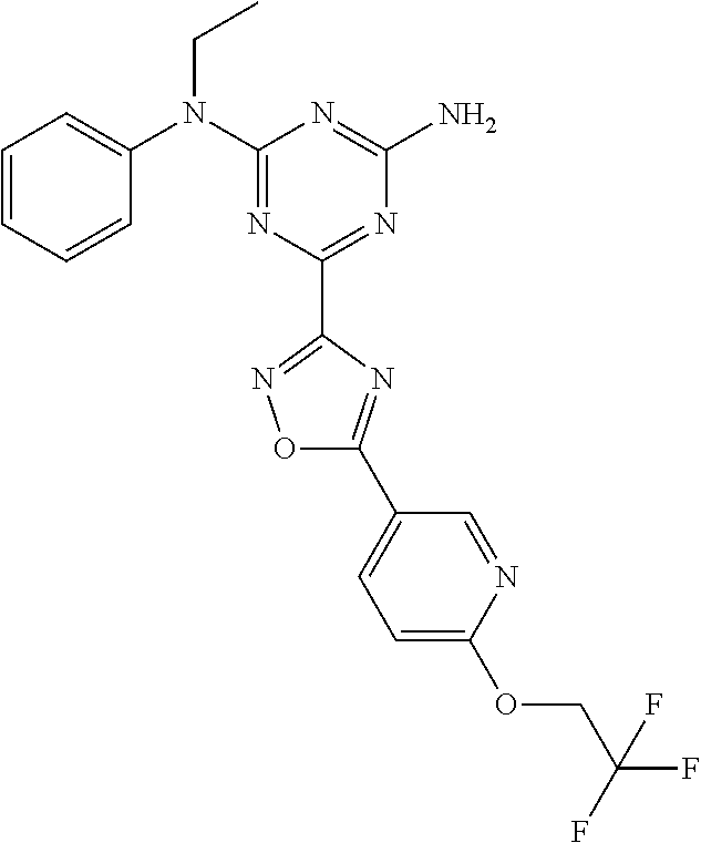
C1=CC=CC(N(C2=NC(C3=NOC(C4=CC=C(OCC(F)(F)F)N=C4)=N3)=NC(N)=N2)CC)=C1
